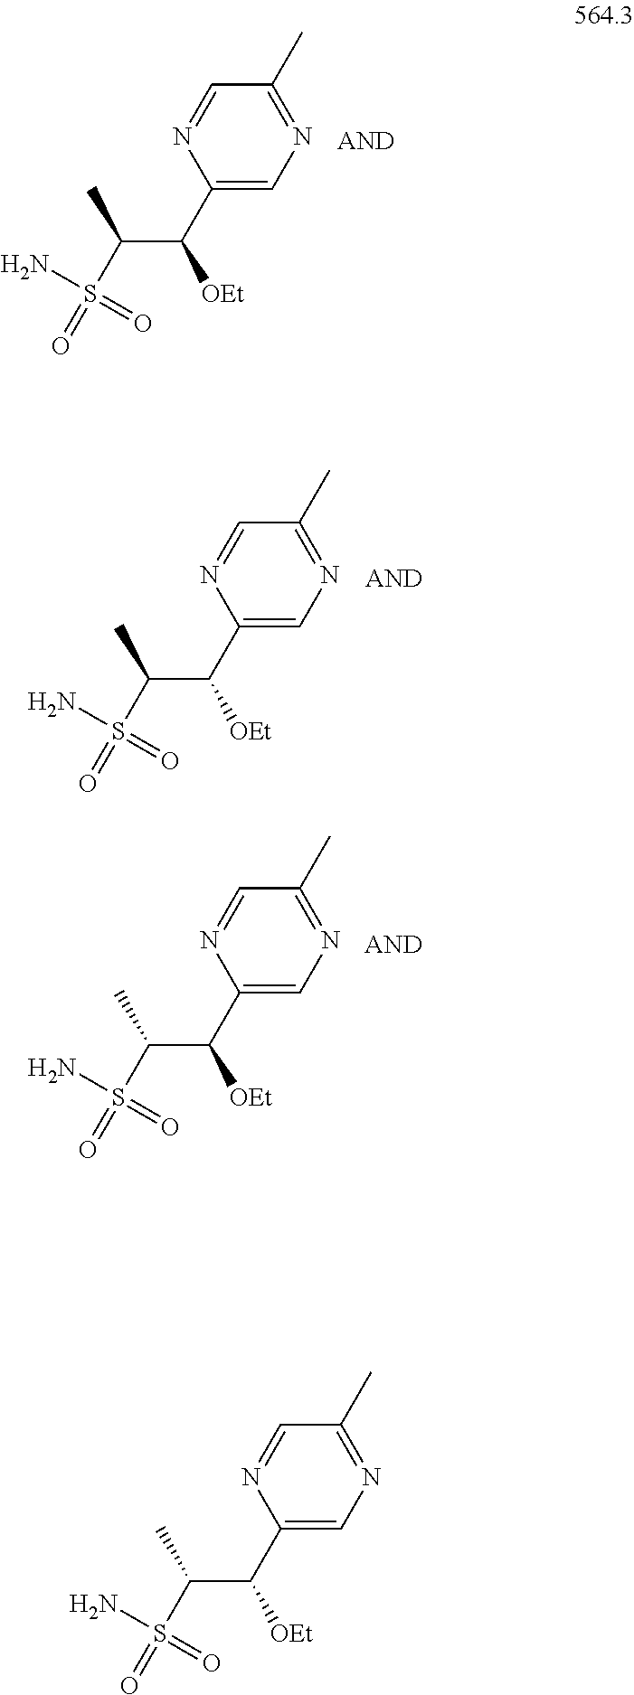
C1=NC(C(C(S(=O)(N)=O)C)[OEt])=CN=C1C.C1=NC(C(C(S(=O)(N)=O)C)[OEt])=CN=C1C.C1=NC(C(C(S(=O)(N)=O)C)[OEt])=CN=C1C.C1=NC(C(C(S(=O)(N)=O)C)[OEt])=CN=C1C
